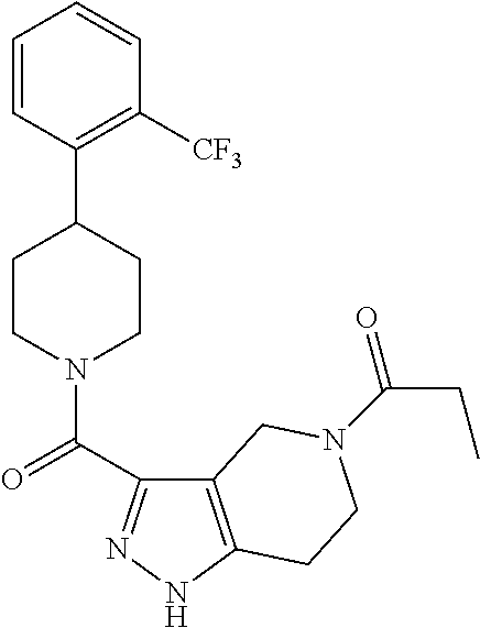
C1=CC(C2CCN(C(=O)C3=NNC4=C3CN(C(=O)CC)CC4)CC2)=C([CF3])C=C1
